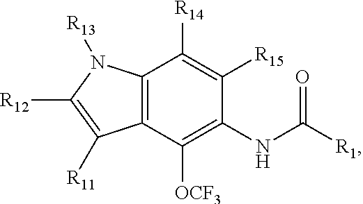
C12=C(C([OCF3])=C(NC(=O)[R1])C([R15])=C1[R14])C([R11])=C([R12])N2[R13]
